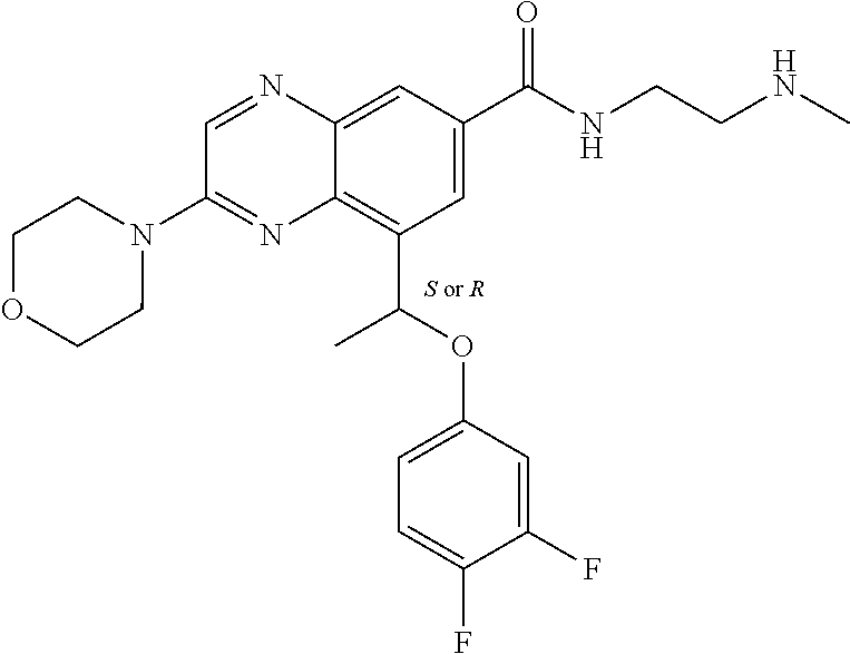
N(C(C1=CC(C(OC2=CC=C(F)C(F)=C2)C)=C2C(=C1)N=CC(N1CCOCC1)=N2)=O)CCNC
